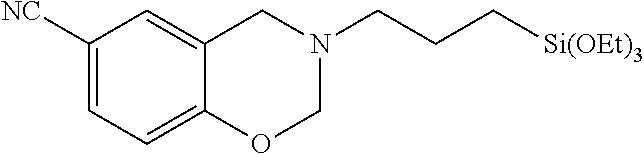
C1([NC])=CC=C2C(=C1)CN(CCC[Si(OEt)3])CO2
